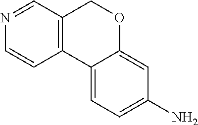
C12=C(C=NC=C1)COC1=CC(N)=CC=C21
